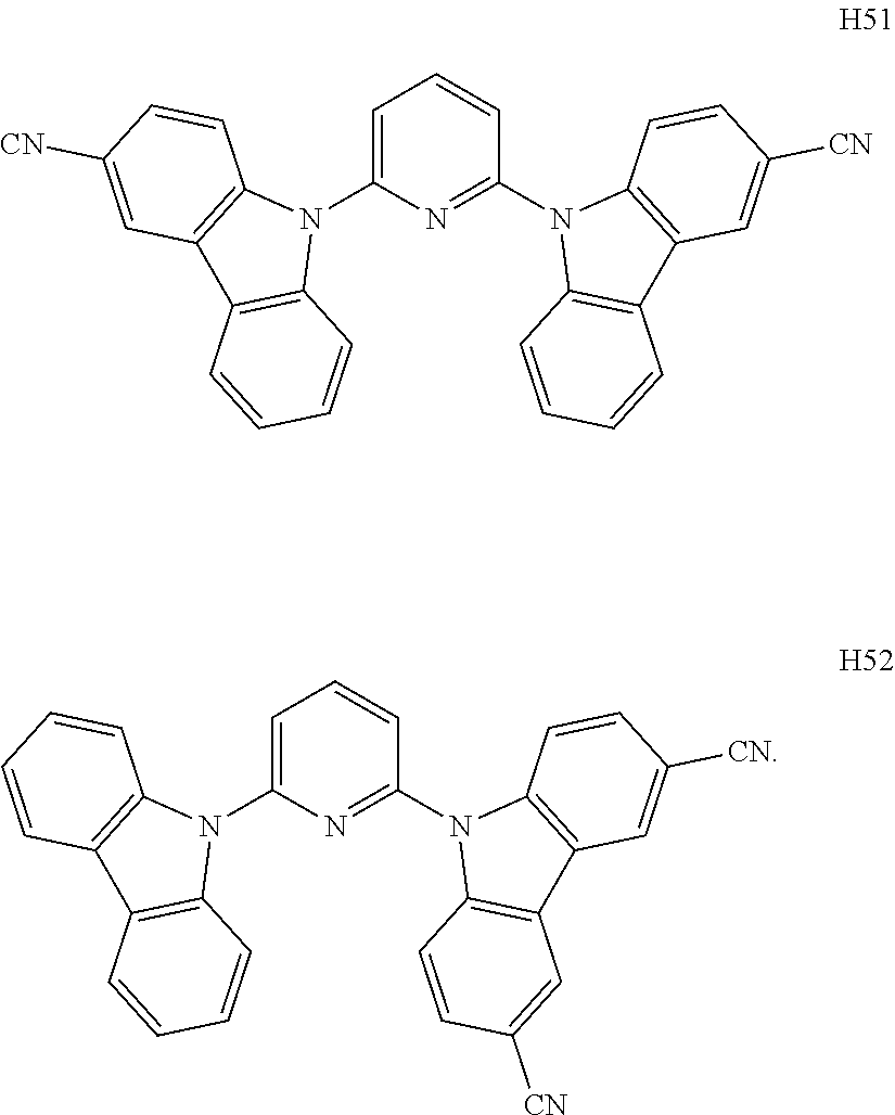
C1=C(N2C3=C(C4=C2C=CC=C4)C=C([CN])C=C3)N=C(N2C3=C(C4=C2C=CC([CN])=C4)C=CC=C3)C=C1.C1=C(N2C3=C(C4=C2C=CC=C4)C=CC=C3)N=C(N2C3=C(C4=C2C=CC([CN])=C4)C=C([CN])C=C3)C=C1
